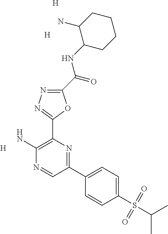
C1(C(=O)NC2CCCCC2N)=NN=C(C2=C(N)N=CC(C3=CC=C(S(C(C)C)(=O)=O)C=C3)=N2)O1.[H].[H].[H]
